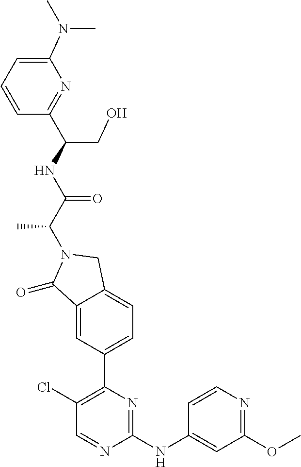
C1(=O)C2=CC(C3=C(Cl)C=NC(NC4=CC(OC)=NC=C4)=N3)=CC=C2CN1C(C(=O)NC(C1=NC(N(C)C)=CC=C1)CO)C
